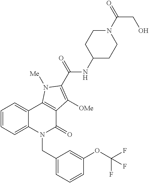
C1(CN2C(=O)C3=C(C4=CC=CC=C24)N([Me])C(C(=O)NC2CCN(C(CO)=O)CC2)=C3[OMe])=CC=CC(OC(F)(F)F)=C1
